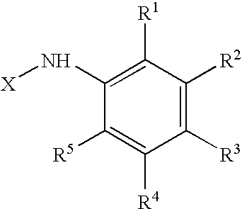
C1([R1])=C(N[X])C([R5])=C([R4])C([R3])=C1[R2]
